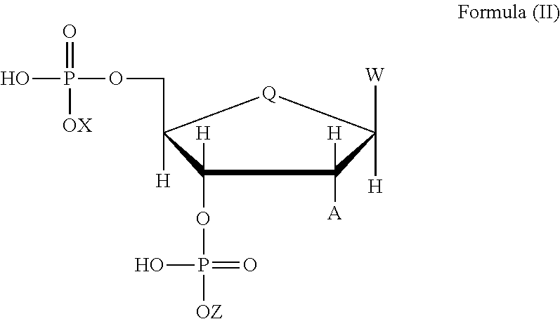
C1(OP([OZ])(=O)O)([H])C([H])(COP(O)(=O)[OX])[Q]C([H])([W])C1([A])[H]
